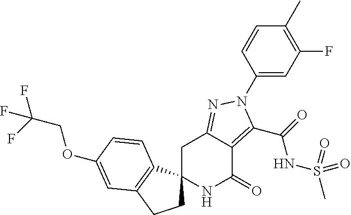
C1C2=NN(C3=CC(F)=C(C)C=C3)C(C(=O)NS(C)(=O)=O)=C2C(=O)NC12CCC1=C2C=CC(OCC(F)(F)F)=C1
